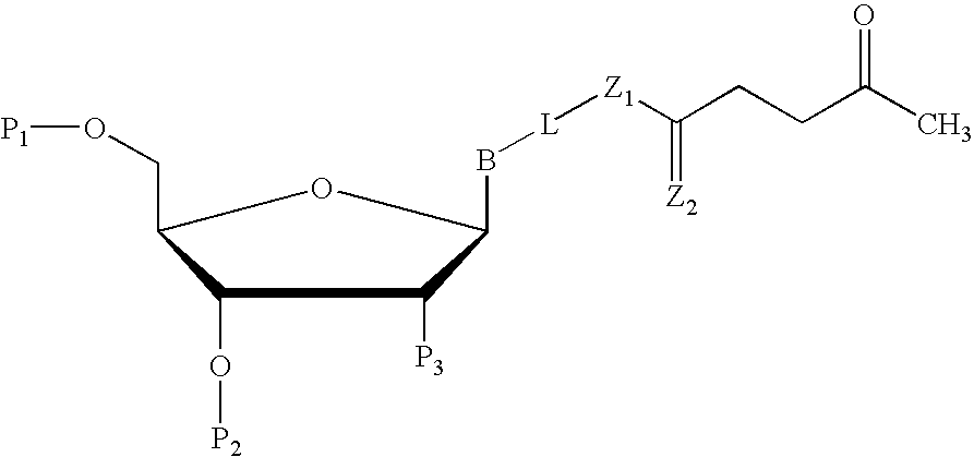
C1(O[P2])C(CO[P1])OC(B[L][Z1]C(CCC(C)=O)=[Z2])C1[P3]
